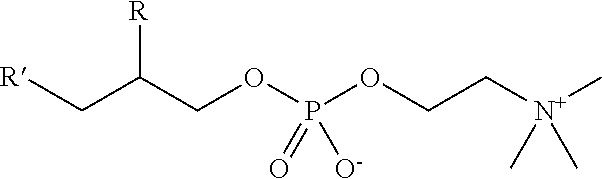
[R]CC(COP(OCC[N+](C)(C)C)([O-])=O)[R]
